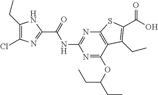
C1(CC)=C(Cl)N=C(C(=O)NC2=NC3=C(C(OC(CC)CC)=N2)C(CC)=C(C(O)=O)S3)N1
